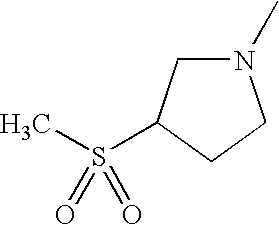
N1(C)CC(S(C)(=O)=O)CC1
